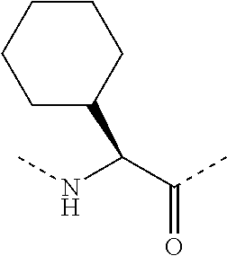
N(C)C(C(C)=O)C1CCCCC1
